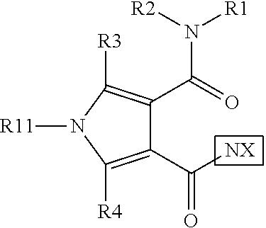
C([NX])(C1=C([R4])N([R11])C([R3])=C1C(=O)N([R2])[R1])=O
